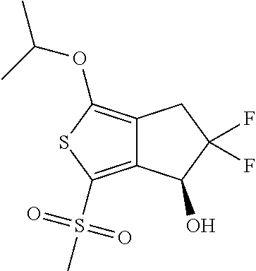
C12=C(OC(C)C)SC(S(C)(=O)=O)=C1C(O)C(F)(F)C2
